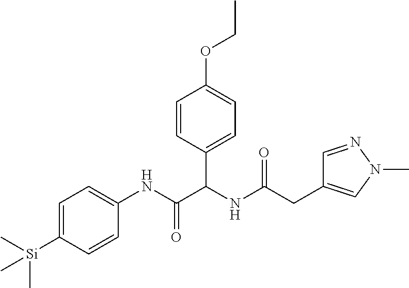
C(C(NC(C(NC1=CC=C([Si](C)(C)C)C=C1)=O)C1=CC=C(OCC)C=C1)=O)C1=CN(C)N=C1
